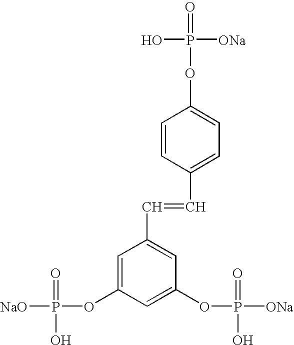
C1=C(OP([NaO])(=O)O)C=C(OP([ONa])(=O)O)C=C1C=CC1=CC=C(OP(=O)(O)[ONa])C=C1
